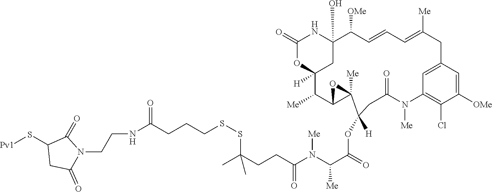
[Pv1]SC1CC(=O)N(CCNC(CCCSSC(CCC(=O)N(C([Me])C(=O)OC2([H])CC(=O)N([Me])C3=C(Cl)C([OMe])=CC(=C3)CC([Me])=CC=CC([OMe])C3(O)NC(=O)OC([H])(C3)C([Me])C3C2([Me])O3)[Me])(C)C)=O)C1=O
